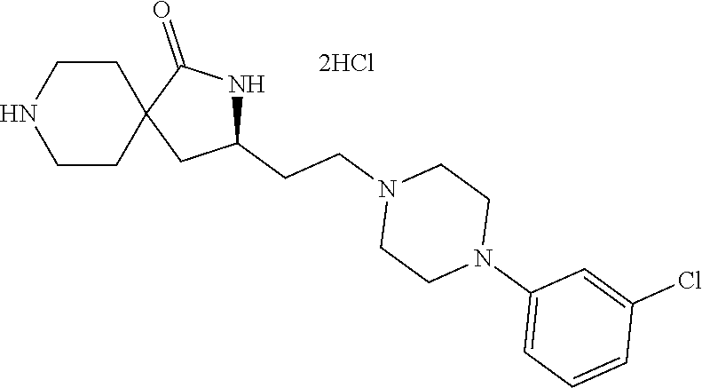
C1(CCN2CCN(C3=CC=CC(Cl)=C3)CC2)NC(=O)C2(C1)CCNCC2
